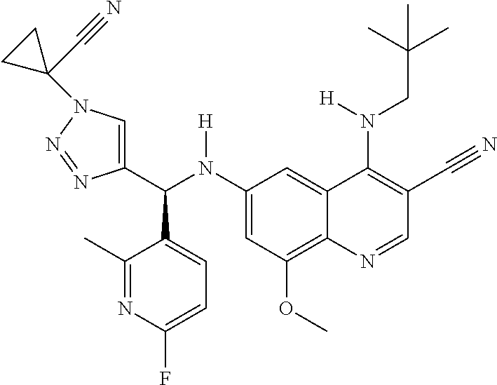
C1(N(C(C2=CN(C3(C#N)CC3)N=N2)C2=CC=C(F)N=C2C)[H])=CC(OC)=C2C(=C1)C(N(CC(C)(C)C)[H])=C(C#N)C=N2
